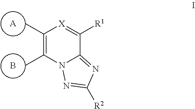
C1(C)=C(C)N2C(=NC([R2])=N2)C([R1])=[X]1.[A].B
